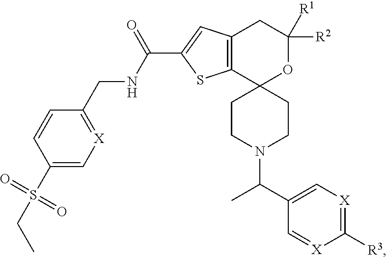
C1CN(C(C2=C[X]=C([R3])[X]=C2)C)CCC12C1=C(CC([R1])([R2])O2)C=C(C(NCC2=[X]C=C(S(=O)(=O)CC)C=C2)=O)S1
